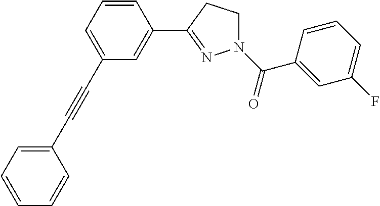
C1=CC=C(C#CC2=CC=CC=C2)C=C1C1=NN(C(=O)C2=CC(F)=CC=C2)CC1
